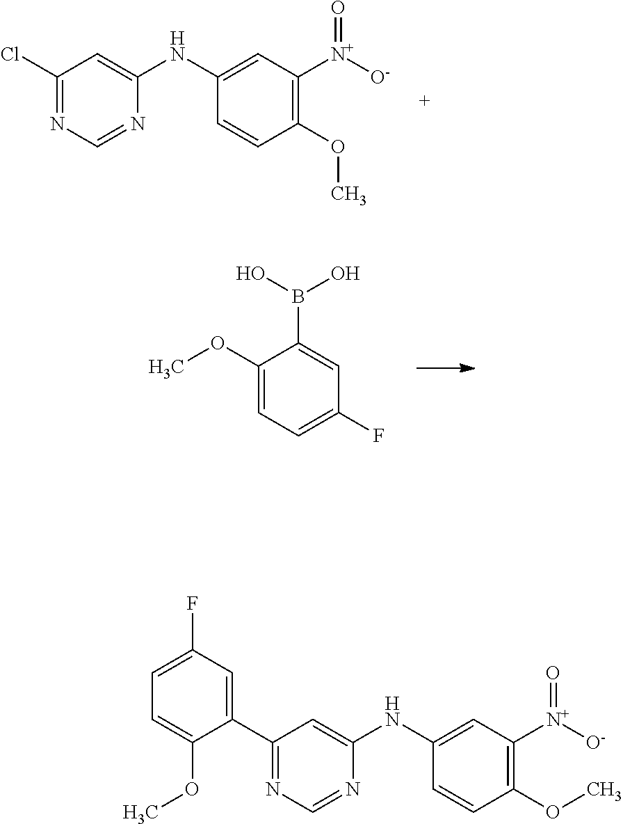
C1(Cl)=NC=NC(NC2=CC([N+]([O-])=O)=C(OC)C=C2)=C1.C1(OC)=CC=C(F)C=C1B(O)O.C1(C2=CC(F)=CC=C2OC)=NC=NC(NC2=CC([N+]([O-])=O)=C(OC)C=C2)=C1
